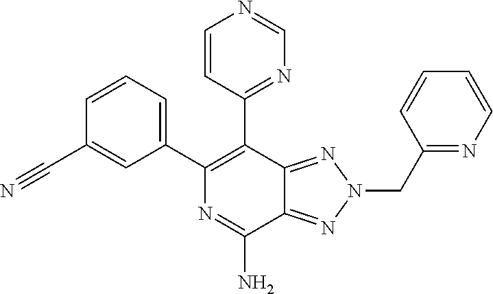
C1=CC=C(C2=C(C3=NC=NC=C3)C3=NN(CC4=NC=CC=C4)N=C3C(N)=N2)C=C1C#N
